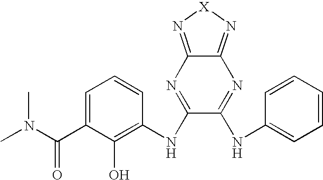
C1=C(C(N(C)C)=O)C(O)=C(NC2=NC3=N[X]N=C3N=C2NC2=CC=CC=C2)C=C1
